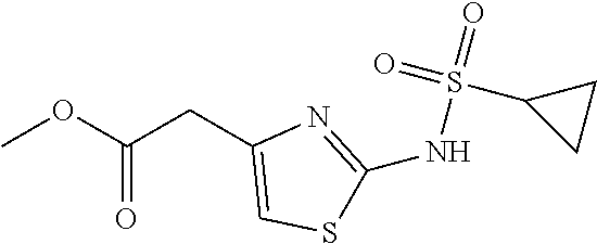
O(C(CC1=CSC(NS(=O)(=O)C2CC2)=N1)=O)C
